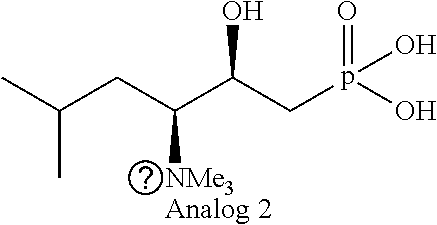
CC(CC(C(Cp(O)(=O)O)O)[NMe3Analog 2])C
